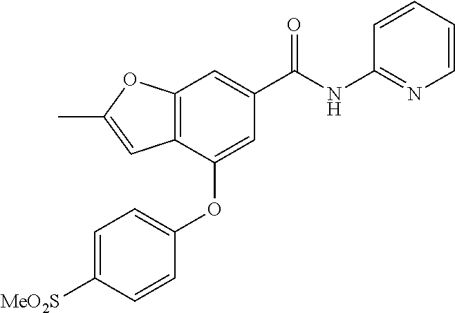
C12=C(C(OC3=CC=C([MeO2S])C=C3)=CC(C(NC3=NC=CC=C3)=O)=C1)C=C(C)O2
